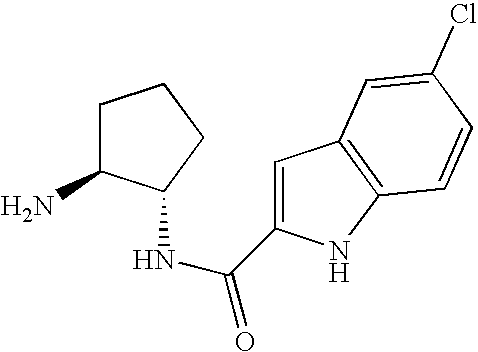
C1C(N)C(NC(C2=CC3=C(N2)C=CC(Cl)=C3)=O)CC1
